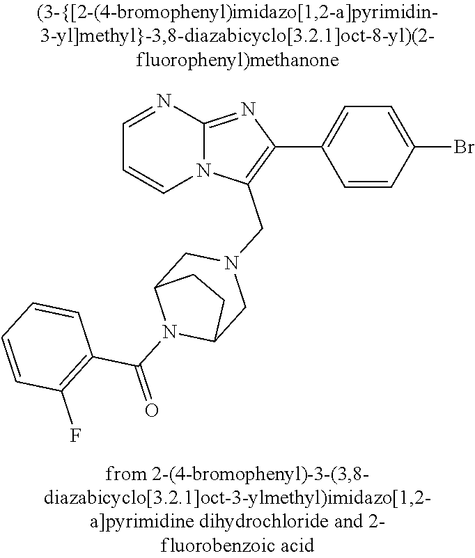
N12C(=NC(C3=CC=C(Br)C=C3)=C1CN1CC3N(C(=O)C4=C(F)C=CC=C4)C(C1)CC3)N=CC=C2
